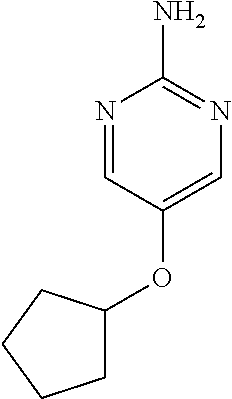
N1=CC(OC2CCCC2)=CN=C1N
